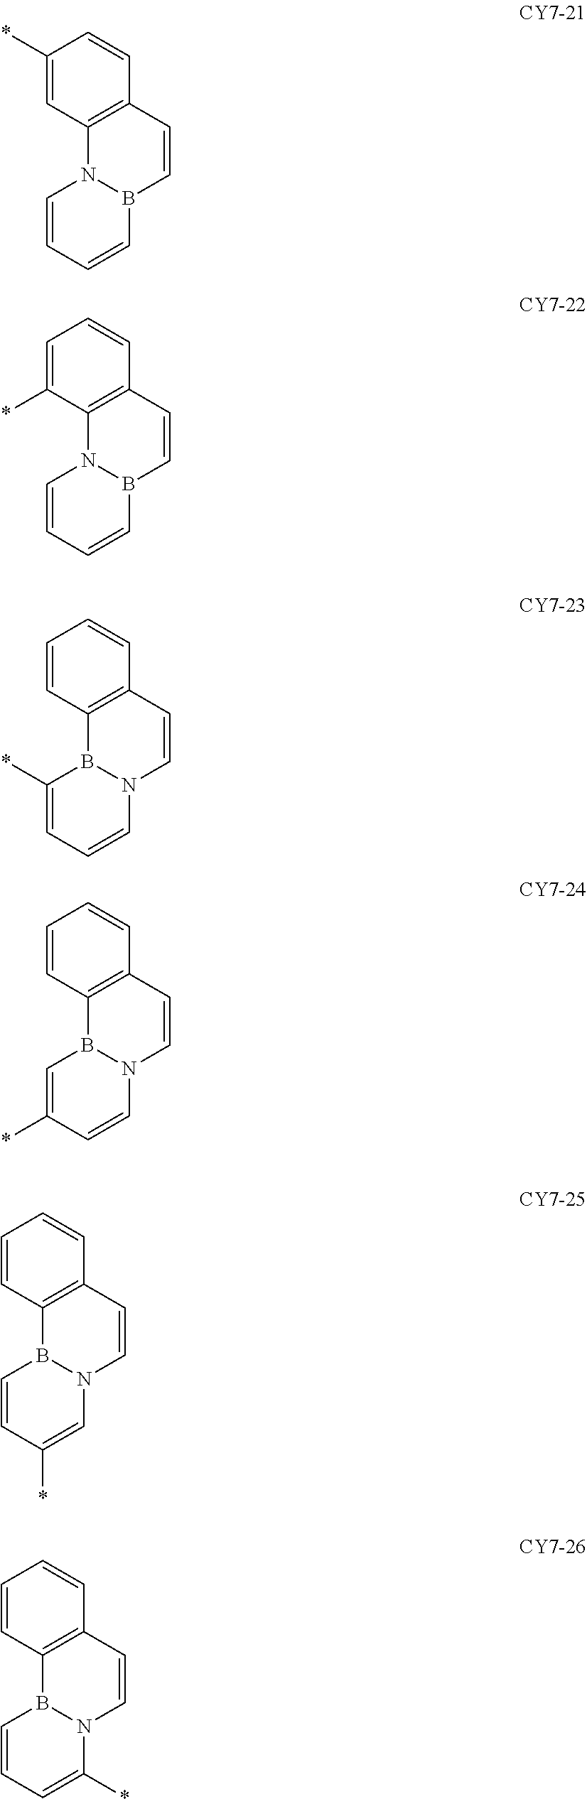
C1=CC=CB2N1C1=C(C=C2)C=CC(*)=C1.C1=CC=CB2N1C1=C(C=C2)C=CC=C1*.C1(*)=CC=CN2B1C1=C(C=C2)C=CC=C1.C1=C(*)C=CN2B1C1=C(C=C2)C=CC=C1.C1=CC(*)=CN2B1C1=C(C=C2)C=CC=C1.C1=CC=C(*)N2B1C1=C(C=C2)C=CC=C1
